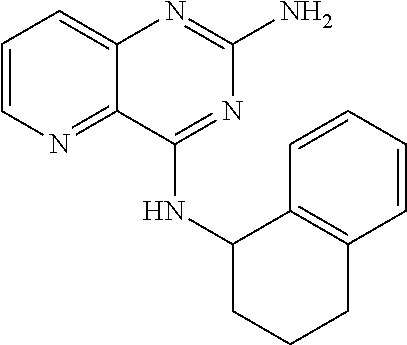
C1=CN=C2C(=C1)N=C(N)N=C2NC1CCCC2=C1C=CC=C2
